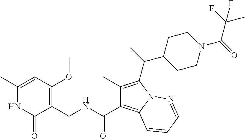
C1(C)=CC(OC)=C(CNC(C2=C3N(C(C(C)C4CCN(C(C(F)(F)C)=O)CC4)=C2C)N=CC=C3)=O)C(=O)N1
